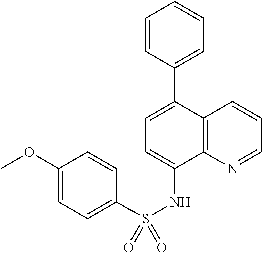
C1=CC=C(C2=CC=C(NS(=O)(C3=CC=C(OC)C=C3)=O)C3=C2C=CC=N3)C=C1
